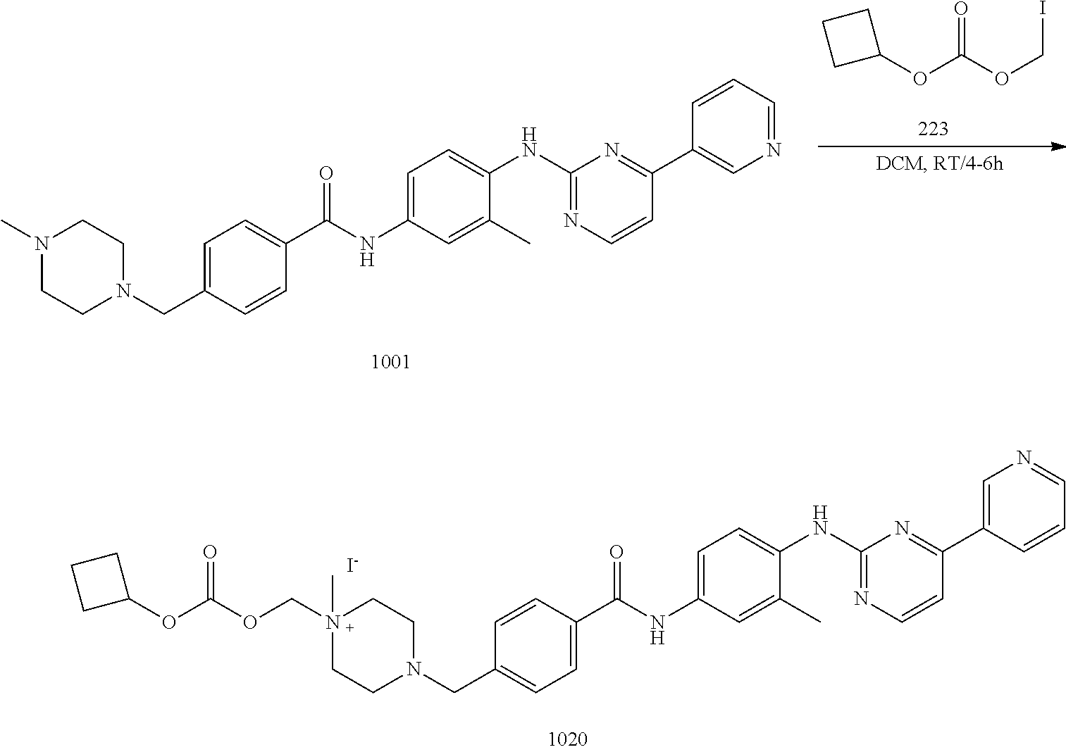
C1=C(CN2CCN(C)CC2)C=CC(C(NC2=CC=C(NC3=NC=CC(C4=CN=CC=C4)=N3)C(C)=C2)=O)=C1.C1(OC(OCI)=O)CCC1.C1=CC(C(NC2=CC=C(NC3=NC=CC(C4=CN=CC=C4)=N3)C(C)=C2)=O)=CC=C1CN1CCN(COC(OC2CCC2)=O)(C)CC1.[I-]
